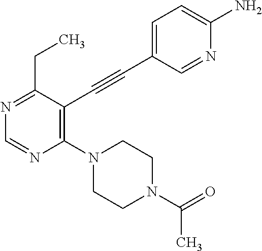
N1=C(CC)C(C#CC2=CC=C(N)N=C2)=C(N2CCN(C(=O)C)CC2)N=C1
